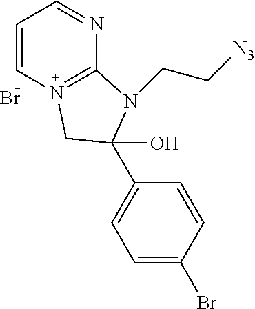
C1=CN2=C(N=C1)N(CC[N3])C(C1=CC=C(Br)C=C1)(O)C2.Br
